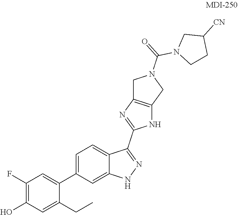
C1(F)=C(O)C=C(CC)C(C2=CC=C3C(=C2)NN=C3C2=NC3=C(N2)CN(C(=O)N2CCC([CN])C2)C3)=C1
